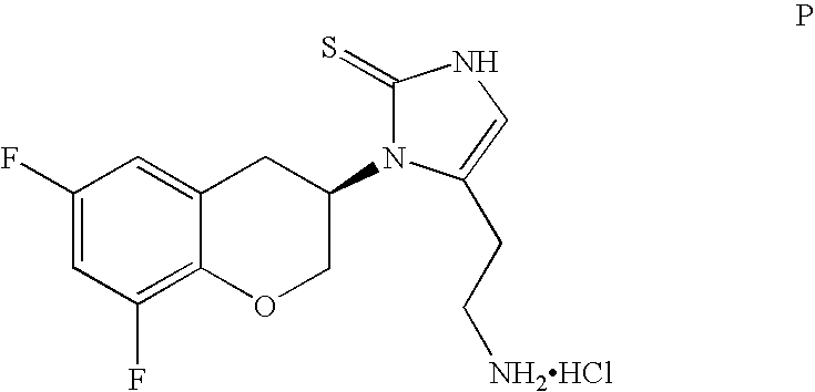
C12=C(F)C=C(F)C=C1CC(N1C(=S)NC=C1CC[NH2HCl])CO2
